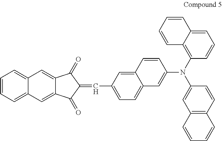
C1=CC=C2C(=C1)C=C1C(=C2)C(=O)C(=CC2=CC=C3C(=C2)C=CC(N(C2=C4C(=CC=C2)C=CC=C4)C2=CC4=C(C=C2)C=CC=C4)=C3)C1=O
